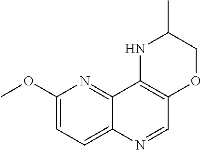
C1(OC)=CC=C2C(=N1)C1=C(C=N2)OCC(C)N1
